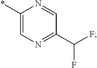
C1(C(F)F)=NC=C(*)N=C1
